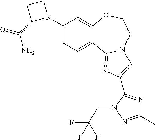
C1(N2CCC2C(=O)N)=CC=C2C(=C1)OCCN1C2=NC(C2=NC(C)=NN2CC(F)(F)F)=C1
